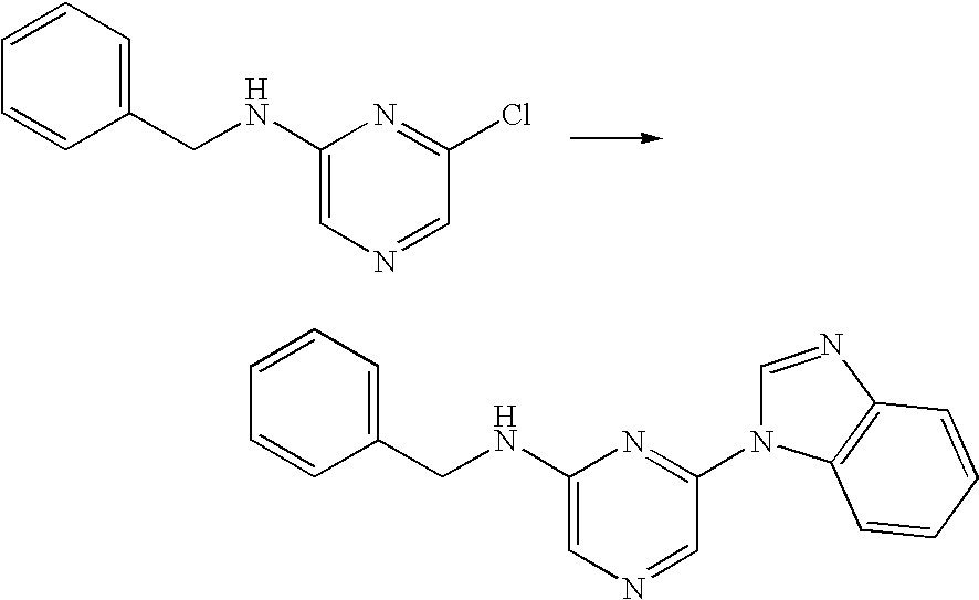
C1(CNC2=CN=CC(Cl)=N2)=CC=CC=C1.C1(CNC2=CN=CC(N3C=NC4=C3C=CC=C4)=N2)=CC=CC=C1
